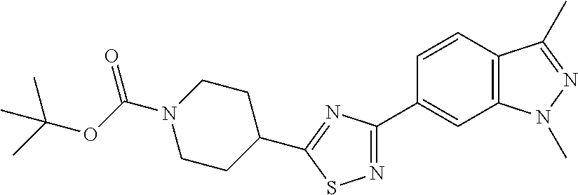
C1CN(C(OC(C)(C)C)=O)CCC1C1=NC(C2=CC3=C(C=C2)C(C)=NN3C)=NS1
